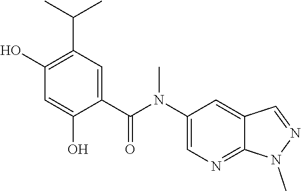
C1(O)=C(C(C)C)C=C(C(N(C2=CN=C3C(=C2)C=NN3C)C)=O)C(O)=C1
